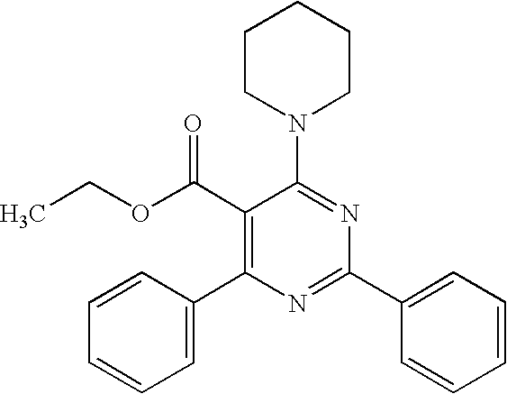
C1(C(OCC)=O)=C(C2=CC=CC=C2)N=C(C2=CC=CC=C2)N=C1N1CCCCC1
